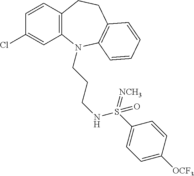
C12=C(C=CC(Cl)=C1)CCC1=C(N2CCCNS(C2=CC=C([OCF3])C=C2)(=[NCH3])=O)C=CC=C1
